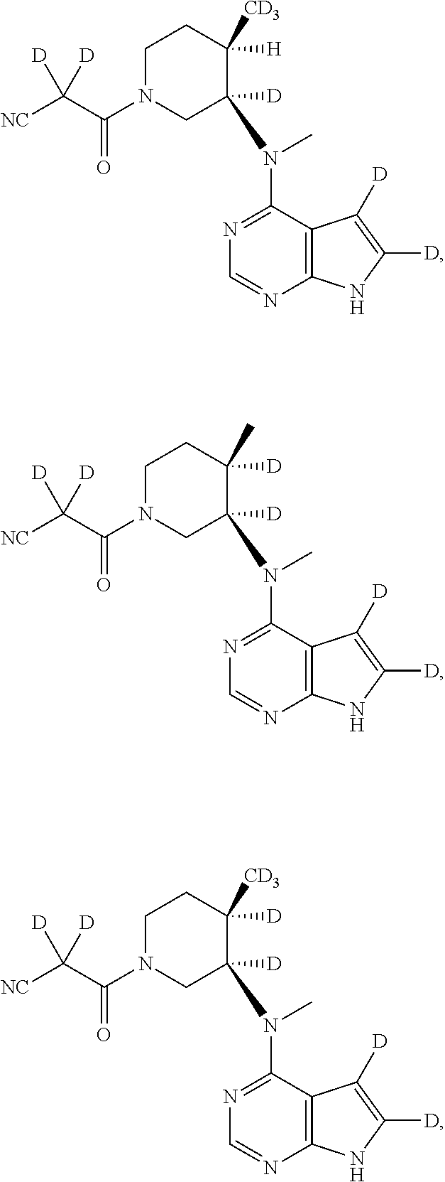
C12=C(C(N(C)C3([D])CN(C(C([NC])([D])[D])=O)CCC3([H])[CD3])=NC=N1)C([D])=C([D])N2.C12=C(C(N(C)C3([D])CN(C(C([NC])([D])[D])=O)CCC3([D])C)=NC=N1)C([D])=C([D])N2.C12=C(C(N(C)C3([D])CN(C(C([NC])([D])[D])=O)CCC3([D])[CD3])=NC=N1)C([D])=C([D])N2
